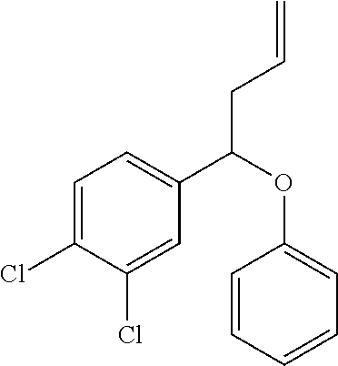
C1=C(Cl)C(Cl)=CC(C(OC2=CC=CC=C2)CC=C)=C1
